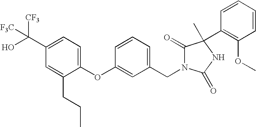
C1(C(O)([CF3])[F3C])=CC=C(OC2=CC(CN3C(=O)C(C4=C(OC)C=CC=C4)(C)NC3=O)=CC=C2)C(CCC)=C1
